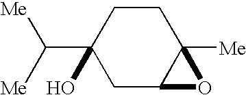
C1CC(C([Me])[Me])(O)CC2C1([Me])O2
